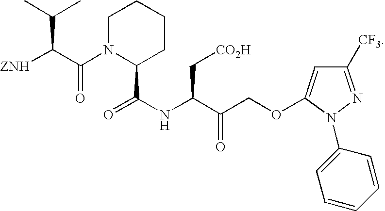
[ZNH]C(C(N1C(C(NC(C(COC2=CC([CF3])=NN2C2=CC=CC=C2)=O)C[CO2H])=O)CCCC1)=O)C(C)C
